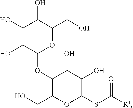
C1(O)C(O)C(OC2C(CO)OC(SC(=O)[R1])C(O)C2O)OC(CO)C1O
